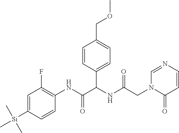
C1=C([Si](C)(C)C)C=CC(NC(=O)C(NC(CN2C=NC=CC2=O)=O)C2=CC=C(COC)C=C2)=C1F
